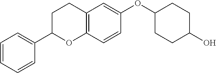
C1=CC=CC(C2OC3=C(CC2)C=C(OC2CCC(O)CC2)C=C3)=C1
